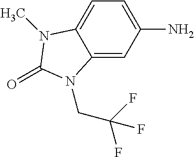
NC1=CC=C2C(=C1)N(CC(F)(F)F)C(=O)N2C
